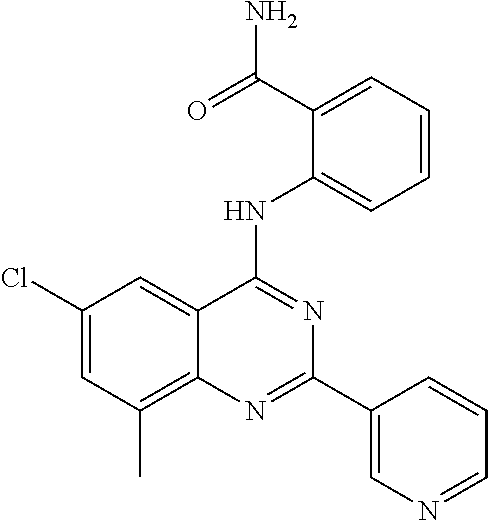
C1(Cl)=CC(C)=C2C(=C1)C(NC1=CC=CC=C1C(=O)N)=NC(C1=CN=CC=C1)=N2
